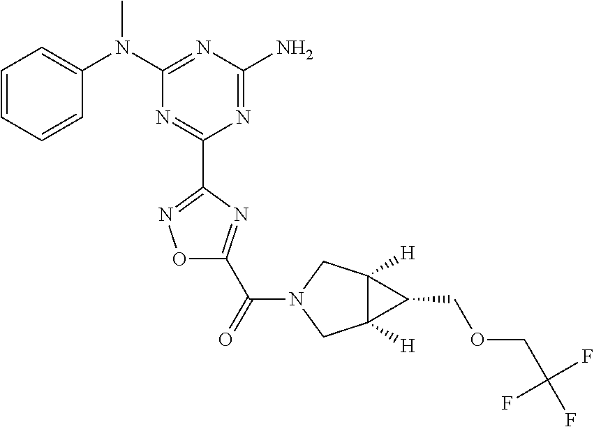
C1=CC=CC(N(C2=NC(N)=NC(C3=NOC(C(=O)N4CC5([H])C([H])(C4)C5COCC(F)(F)F)=N3)=N2)C)=C1
